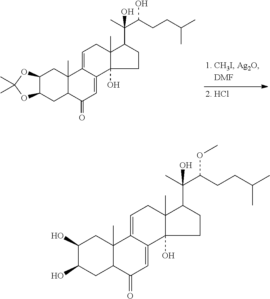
C1(O)C(O)CC2C(C)(C1)C1=CCC3(C)C(O)(C1=CC2=O)CCC3C(C)(C(CCC(C)C)OC)O.C12C(CC3C(C)(C1)C1=CCC4(C)C(O)(C1=CC3=O)CCC4C(C)(C(CCC(C)C)O)O)OC(C)(C)O2
